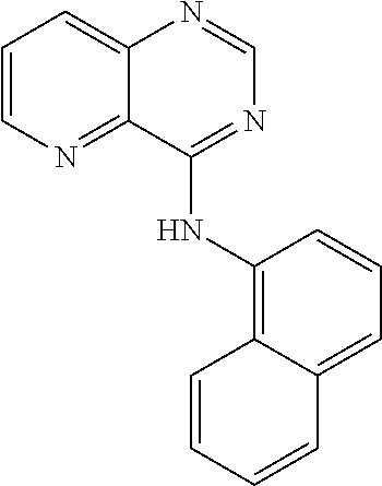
C1=CN=C2C(=C1)N=CN=C2NC1=C2C(=CC=C1)C=CC=C2
